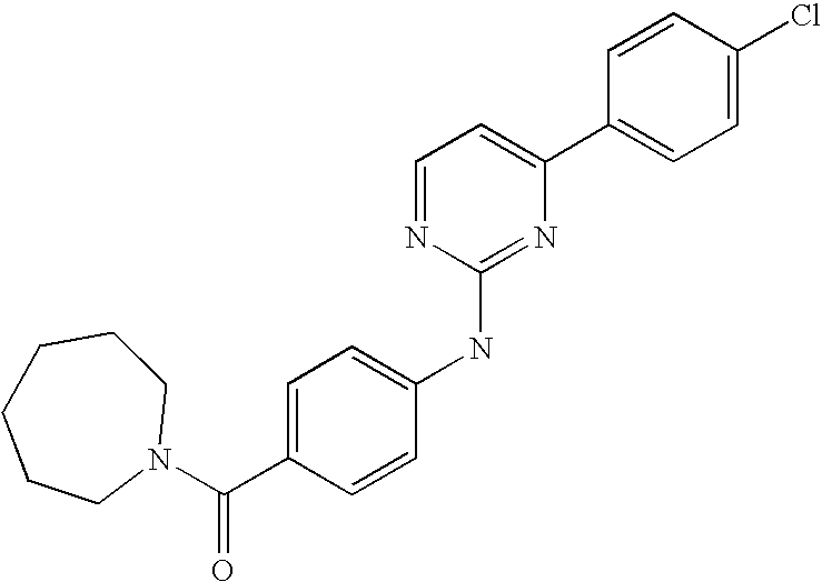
C1=CC(C2=CC=NC(NC3=CC=C(C(N4CCCCCC4)=O)C=C3)=N2)=CC=C1Cl
